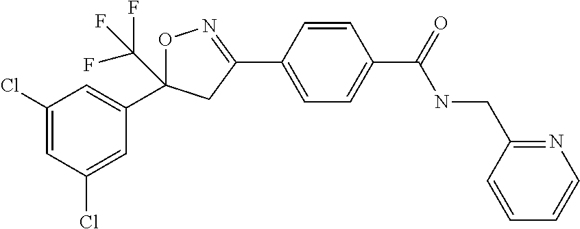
C1(Cl)=CC(Cl)=CC(C2(C(F)(F)F)ON=C(C3=CC=C(C(=O)NCC4=NC=CC=C4)C=C3)C2)=C1
